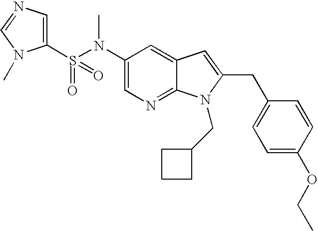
C1(N(S(C2=CN=CN2C)(=O)=O)C)=CN=C2C(=C1)C=C(CC1=CC=C(OCC)C=C1)N2CC1CCC1
